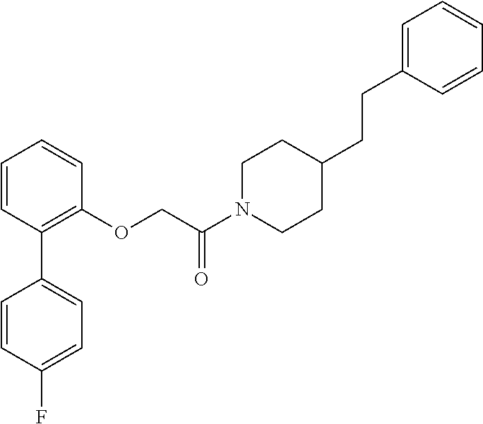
C1=CC(C2=CC=C(F)C=C2)=C(OCC(N2CCC(CCC3=CC=CC=C3)CC2)=O)C=C1
